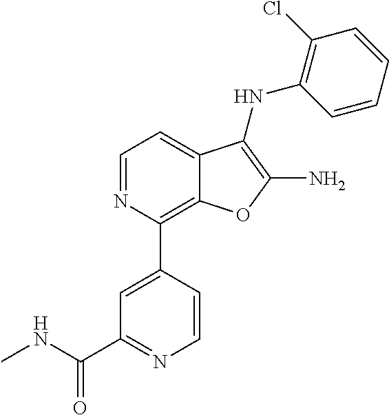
C1=CC=CC(NC2=C(N)OC3=C(C4=CC(C(NC)=O)=NC=C4)N=CC=C32)=C1Cl
